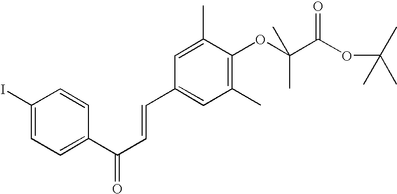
C1(I)=CC=C(C(C=CC2=CC(C)=C(OC(C(OC(C)(C)C)=O)(C)C)C(C)=C2)=O)C=C1
